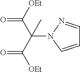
C1=CN(C(C([OEt])=O)(C([OEt])=O)C)N=C1
